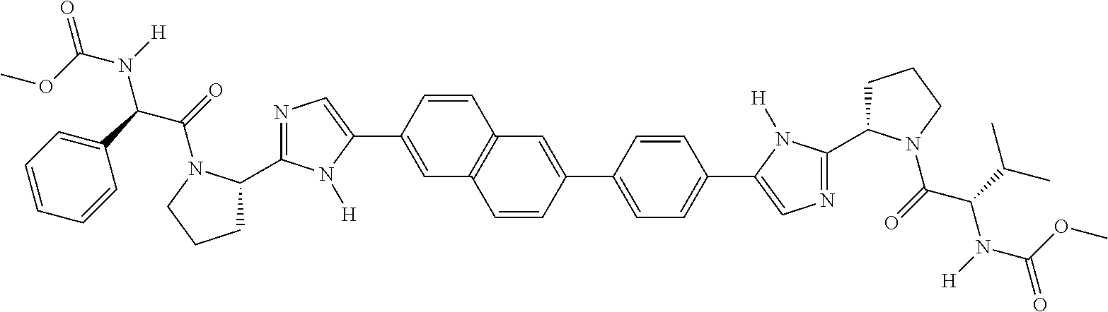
COC(=O)N(C(C(=O)N1C(C2=NC=C(C3=CC4=C(C=C3)C=C(C3=CC=C(C5=CN=C(C6CCCN6C(=O)C(C(C)C)N([H])C(OC)=O)N5[H])C=C3)C=C4)N2[H])CCC1)C1=CC=CC=C1)[H]
